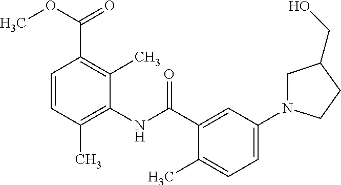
C1=CC(C)=C(NC(=O)C2=CC(N3CC(CO)CC3)=CC=C2C)C(C)=C1C(OC)=O
